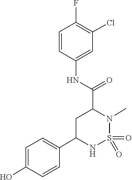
O=S1(=O)N(C)C(C(NC2=CC(Cl)=C(F)C=C2)=O)CC(C2=CC=C(O)C=C2)N1
